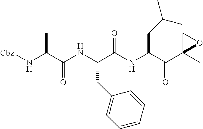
[Cbz]NC(C(NC(C(NC(C(C1(C)OC1)=O)CC(C)C)=O)CC1=CC=CC=C1)=O)C
